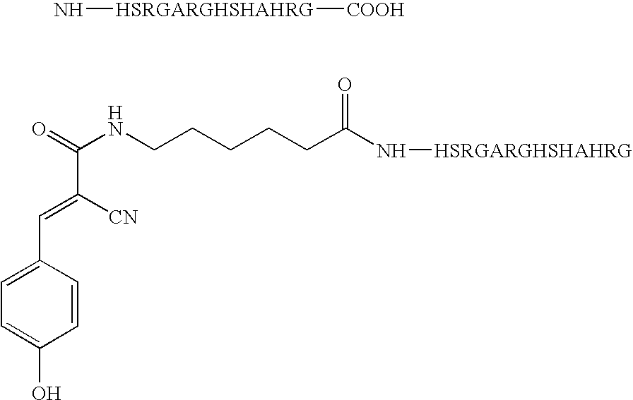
N[HSRGARGHSHAHRG][COOH].O=C(NCCCCCC(N[HSRGARGHSHAHRG])=O)C([CN])=CC1=CC=C(O)C=C1
